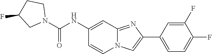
C12=NC(C3=CC=C(F)C(F)=C3)=CN1C=CC(NC(N1CCC(F)C1)=O)=C2
